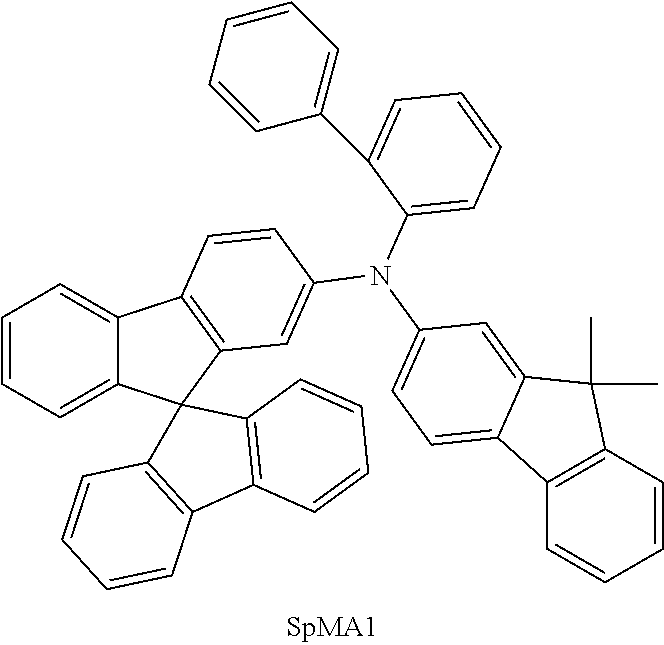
C12=C(C=CC=C1)C(C)(C)C1=CC(N(C3=CC4=C(C=C3)C3=CC=CC=C3C43C4=C(C5=C3C=CC=C5)C=CC=C4)C3=CC=CC=C3C3=CC=CC=C3)=CC=C21
